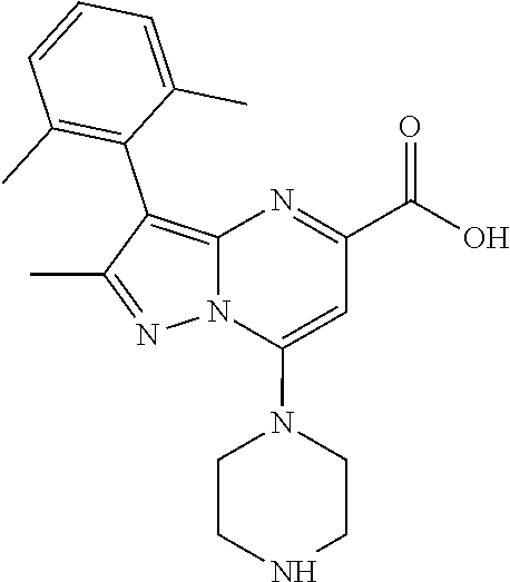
N12C(=C(C3=C(C)C=CC=C3C)C(C)=N1)N=C(C(O)=O)C=C2N1CCNCC1
